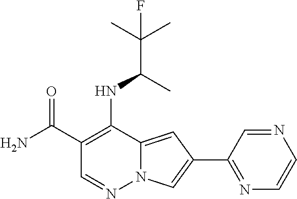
C1(C(N)=O)=C(NC(C(C)(C)F)C)C2=CC(C3=NC=CN=C3)=CN2N=C1
